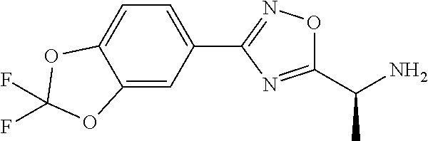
C1=C2C(=CC(C3=NOC(C(N)C)=N3)=C1)OC(F)(F)O2
